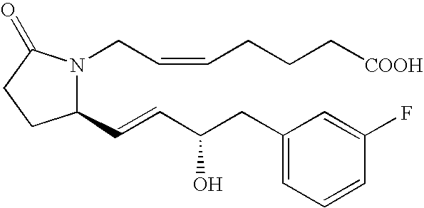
C1(C=CC(CC2=CC=CC(F)=C2)O)N(CC=CCCC[COOH])C(=O)CC1
